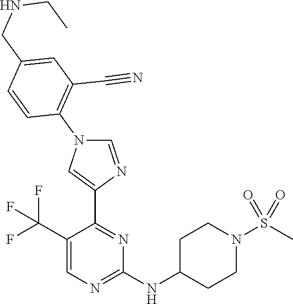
C1=C(C(F)(F)F)C(C2=CN(C3=C(C#N)C=C(CNCC)C=C3)C=N2)=NC(NC2CCN(S(C)(=O)=O)CC2)=N1
